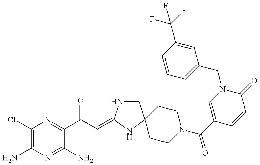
C1(Cl)=C(N)N=C(N)C(C(C=C2NCC3(N2)CCN(C(=O)C2=CN(CC4=CC=CC(C(F)(F)F)=C4)C(=O)C=C2)CC3)=O)=N1
